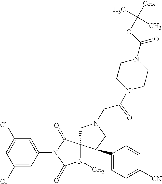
C1=C(Cl)C=C(N2C(=O)C3(N(C)C2=O)CN(CC(=O)N2CCN(C(OC(C)(C)C)=O)CC2)CC3C2=CC=C([CN])C=C2)C=C1Cl
